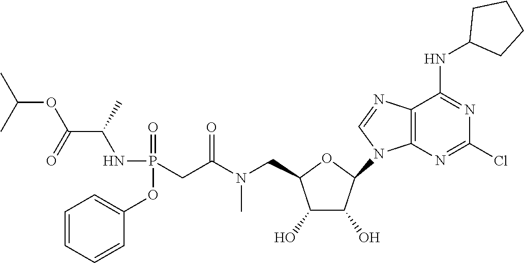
O1C(CN(C(CP(=O)(OC2=CC=CC=C2)NC(C(=O)OC(C)C)C)=O)C)C(O)C(O)C1N1C=NC2=C1N=C(Cl)N=C2NC1CCCC1
